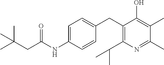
C1(CC2=C(C(C)C)N=C(C)C(C)=C2O)=CC=C(NC(CC(C)(C)C)=O)C=C1
